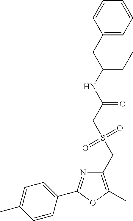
C1=CC(C2=NC(CS(CC(NC(CC3=CC=CC=C3)CC)=O)(=O)=O)=C(C)O2)=CC=C1C
